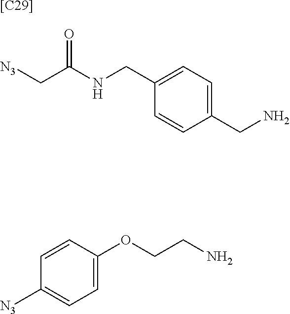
[[C29]].[N3]CC(NCC1=CC=C(CN)C=C1)=O.NCCOC1=CC=C([N3])C=C1
